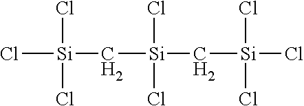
Cl[Si](Cl)(Cl)C[Si](C[Si](Cl)(Cl)Cl)(Cl)Cl
